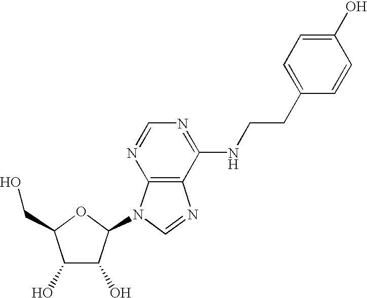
C1(O)C(O)C(N2C3=C(N=C2)C(NCCC2=CC=C(O)C=C2)=NC=N3)OC1CO
